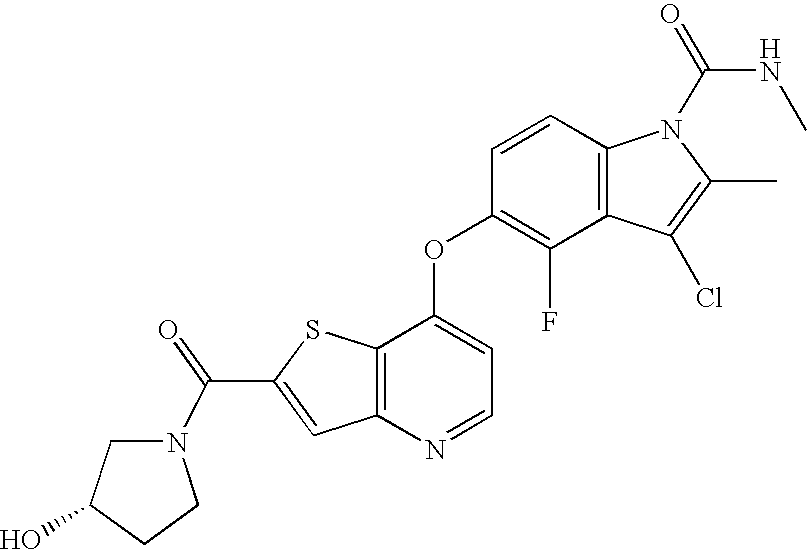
C12=C(C(OC3=C(F)C4=C(C=C3)N(C(=O)NC)C(C)=C4Cl)=CC=N1)SC(C(=O)N1CC(O)CC1)=C2
